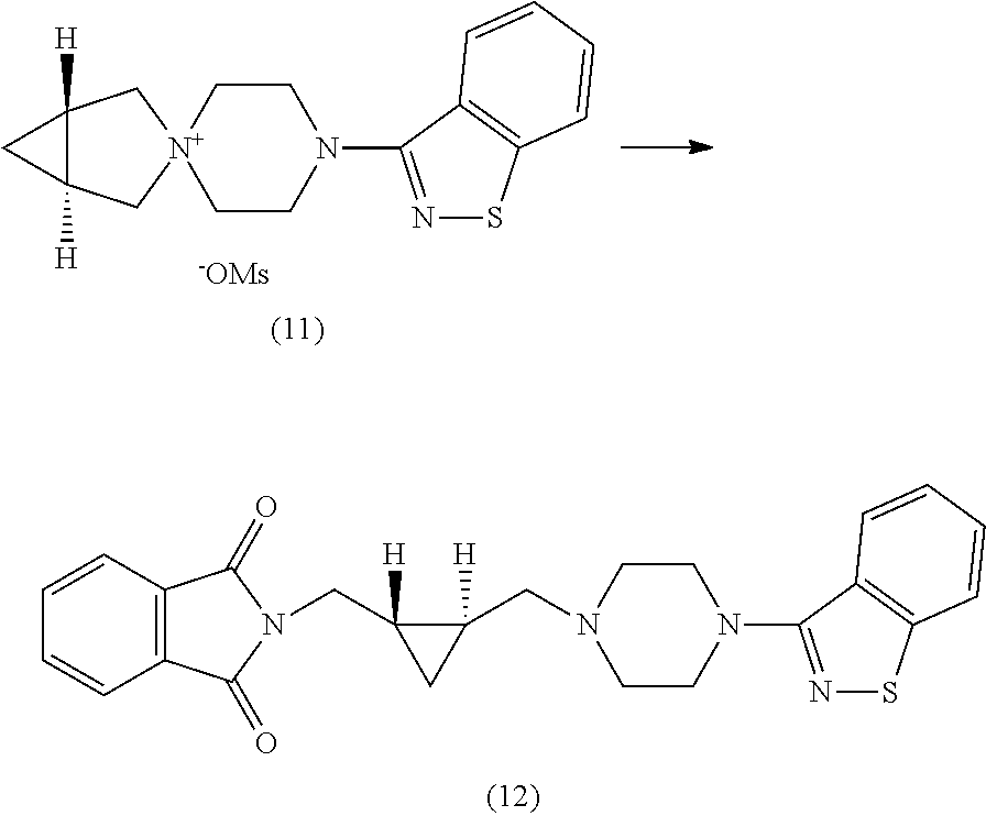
C1CN(CC2([H])C(CN3C(=O)C4=C(C3=O)C=CC=C4)([H])C2)CCN1C1=NSC2=C1C=CC=C2.C1C[N+]2(CCN1C1=NSC3=C1C=CC=C3)CC1([H])C([H])(C2)C1.[-OMs]
